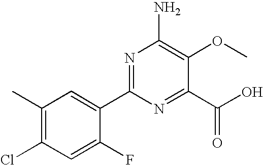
C1(C(O)=O)=NC(C2=CC(C)=C(Cl)C=C2F)=NC(N)=C1OC
